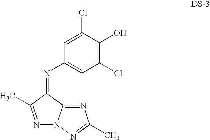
C1(Cl)=C(O)C(Cl)=CC(N=C2C(C)=NN3C2=NC(C)=N3)=C1
